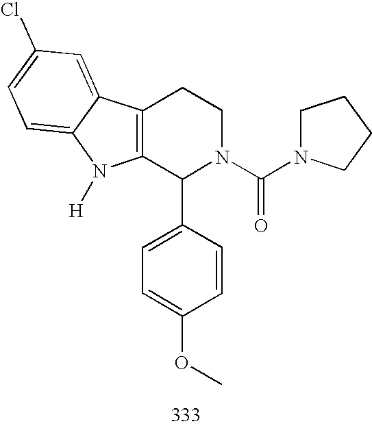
C12=C(C(C3=CC=C(OC)C=C3)N(C(N3CCCC3)=O)CC1)N([H])C1=CC=C(Cl)C=C21
